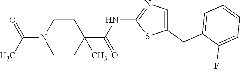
C1(CC2=CC=CC=C2F)=CN=C(NC(=O)C2(C)CCN(C(C)=O)CC2)S1
